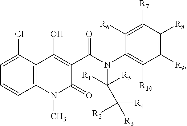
C1=C(Cl)C2=C(C=C1)N(C)C(=O)C(C(N(C1=C([R10])C([R9])=C([R8])C([R7])=C1[R6])C([R5])([R1])C([R4])([R2])[R3])=O)=C2O
